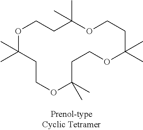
O1C(C)(C)CCOC(C)(C)CCOC(C)(C)CCOC(C)(C)CC1
